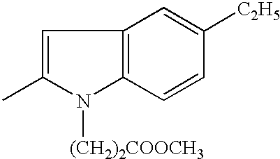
C1=C(C)N([(CH2)2COOCH3])C2=C1C=C([C2H5])C=C2
